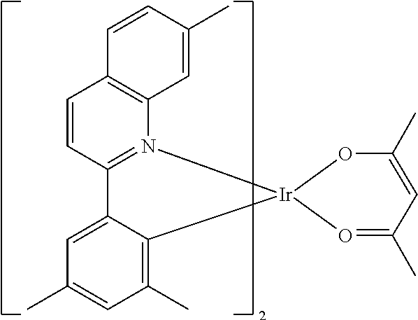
C1=CC2=C(N3=C1C1=CC(C)=CC(C)=C1[Ir]31O=C(C)C=C(C)O1)C=C(C)C=C2
